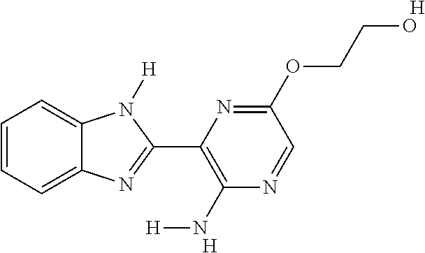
C1=CC=C2C(=C1)N([H])C(C1=C(N[H])N=CC(OCCO)=N1)=N2.[H].[H]
